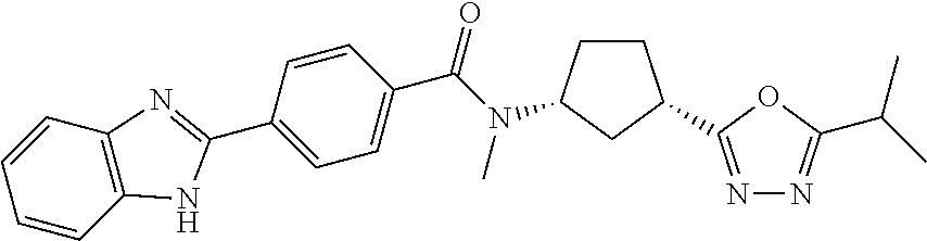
C1(C2=NC3=C(C=CC=C3)N2)=CC=C(C(=O)N(C)C2CCC(C3=NN=C(C(C)C)O3)C2)C=C1
